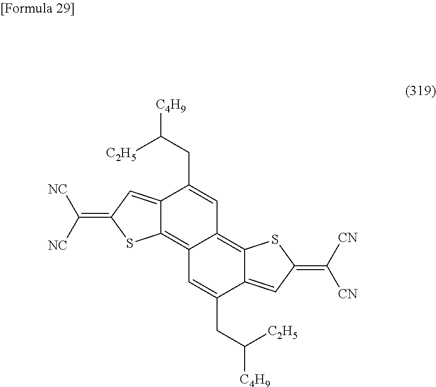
C12=CC(=C([NC])[NC])SC1=C1C(=C3C(=CC(=C([CN])[CN])S3)C(CC([C4H9])[C2H5])=C1)C=C2CC([C4H9])[C2H5]
